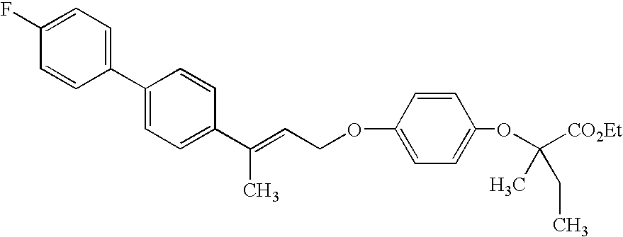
C1(F)=CC=C(C2=CC=C(C(C)=CCOC3=CC=C(OC([CO2Et])(C)CC)C=C3)C=C2)C=C1
